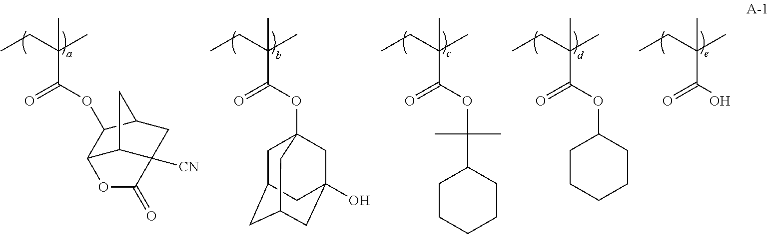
CC(C(=O)OC1C2C3C([CN])(CC1C3)C(=O)O2)(CC)C.CC(C(=O)OC12CC3CC(CC(O)(C1)C3)C2)(CC)C.CC(C(=O)OC(C1CCCCC1)(C)C)(CC)C.CC(C(=O)OC1CCCCC1)(CC)C.CC(C(=O)O)(CC)C
